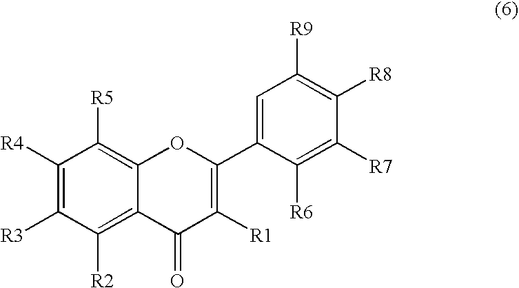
C1([R4])=C([R3])C([R2])=C2C(=C1[R5])OC(C1=CC([R9])=C([R8])C([R7])=C1[R6])=C([R1])C2=O
